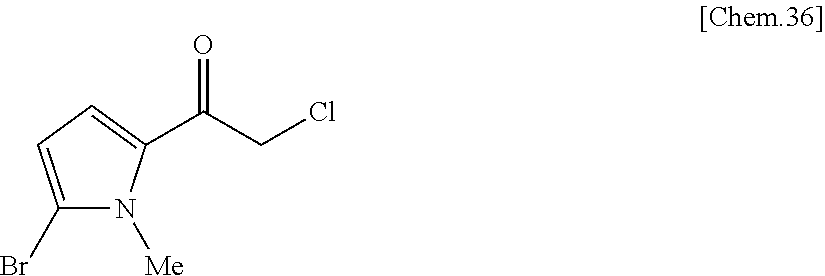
C(=O)(CCl)C1=CC=C(Br)N1[Me]
